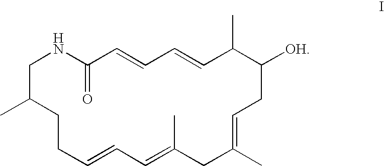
C1(C)CCC=CC=C(C)CC(C)=CCC([OH])C(C)C=CC=CC(=O)NC1
